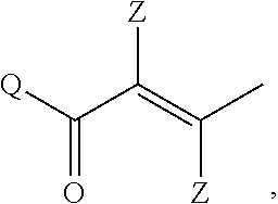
[Z]C(=C(C)[Z])C([Q])=O
